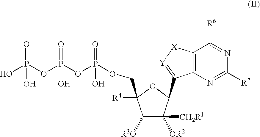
C1([R3O])C([CH2R1])([OR2])C(C2=[Y][X]C3=C2N=C([R7])N=C3[R6])OC1(COP(OP(OP(O)(=O)O)(=O)O)(=O)O)[R4]
